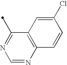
C1=NC2=C(C(C)=N1)C=C(Cl)C=C2
